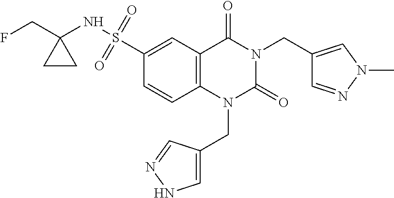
FCC1(NS(=O)(=O)C2=CC3=C(C=C2)N(CC2=CNN=C2)C(=O)N(CC2=CN(C)N=C2)C3=O)CC1
